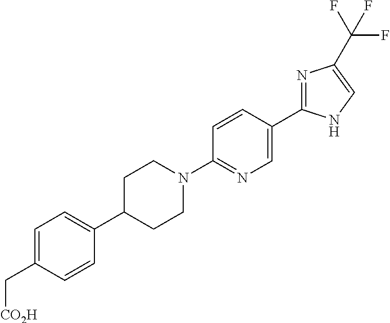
C1=C(C[CO2H])C=CC(C2CCN(C3=NC=C(C4=NC(C(F)(F)F)=CN4)C=C3)CC2)=C1
